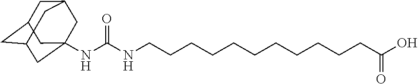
C1C2CC3CC(NC(NCCCCCCCCCCCC(O)=O)=O)(CC1C3)C2
